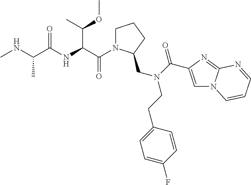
CNC(C(NC(C(=O)N1CCCC1CN(C(=O)C1=CN2C(=N1)N=CC=C2)CCC1=CC=C(F)C=C1)C(C)OC)=O)C
